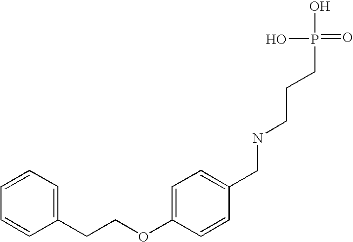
C(COC1=CC=C(CNCCCP(=O)(O)O)C=C1)C1=CC=CC=C1
